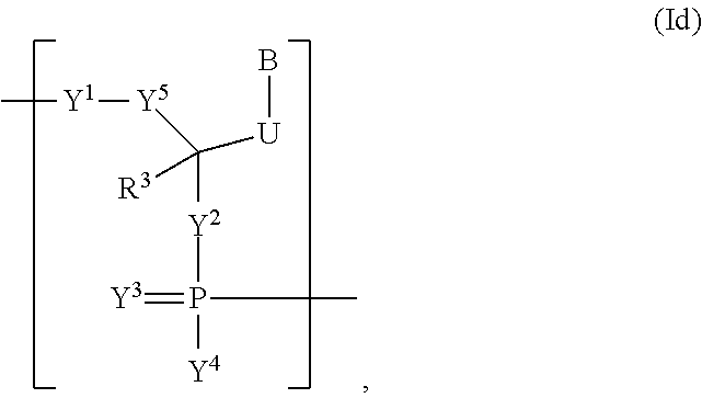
C[Y1][Y5]C([Y2]P([Y4])(C)=[Y3])([U]B)[R3]
